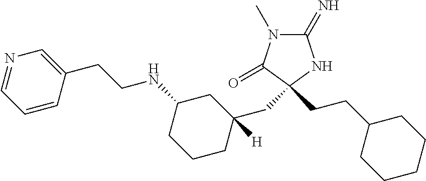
C1(=N)N(C)C(=O)C(CCC2CCCCC2)(CC2([H])CC(NCCC3=CN=CC=C3)CCC2)N1
